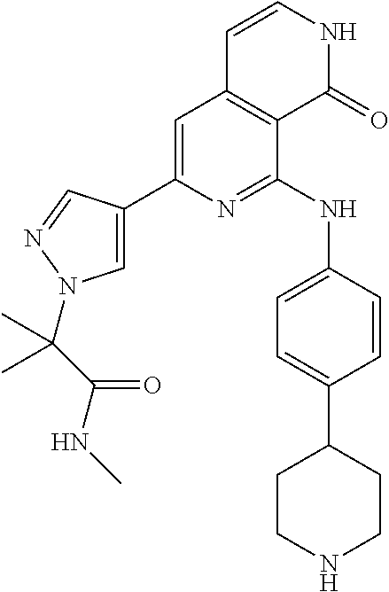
C1=C(C2=CN(C(C(NC)=O)(C)C)N=C2)N=C(NC2=CC=C(C3CCNCC3)C=C2)C2=C1C=CNC2=O
